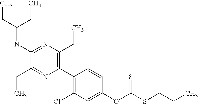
C1(NC(CC)CC)=NC(CC)=C(C2=C(Cl)C=C(OC(SCCC)=S)C=C2)N=C1CC
